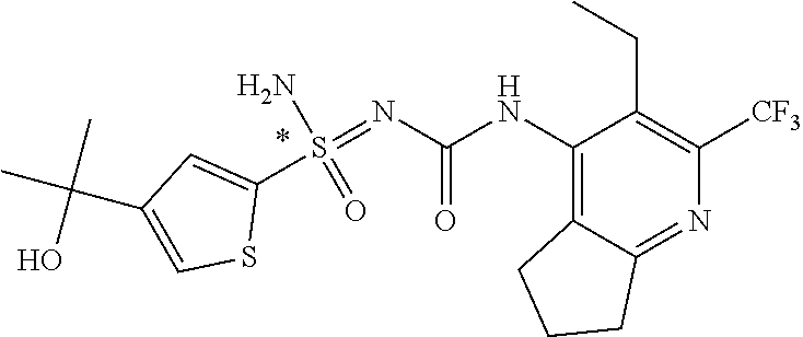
S(N)(=NC(=O)NC1=C2CCCC2=NC([CF3])=C1CC)(=O)C1=CC(C(C)(C)O)=CS1
